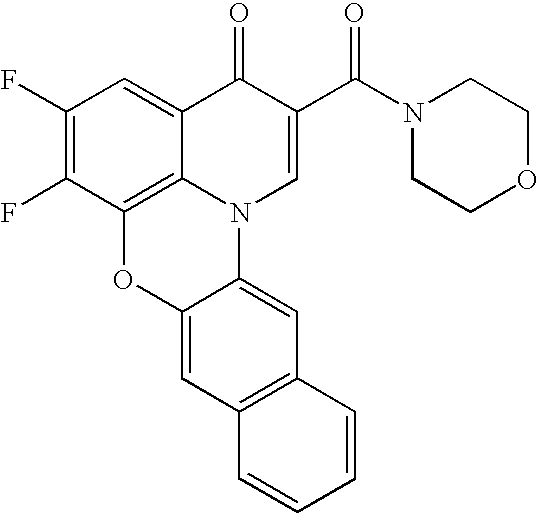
C1(F)=C(F)C2=C3C(=C1)C(=O)C(C(N1CCOCC1)=O)=CN3C1=CC3=C(C=C1O2)C=CC=C3
